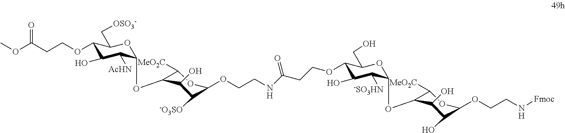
C1(OCCC(OC)=O)C(O)C([AcHN])C(OC2C([MeO2C])OC(OCCNC(CCOC3C(O)C([-SO3HN])C(OC4C([MeO2C])OC(OCCN[Fmoc])C(O)C4O)OC3CO)=O)C([-O3SO])C2O)OC1C[OSO3-]
